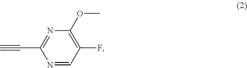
C#CC1=NC(OC)=C(F)C=N1
